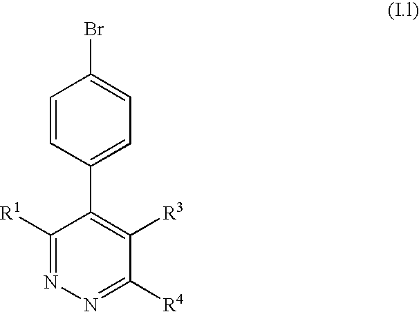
C1=CC(C2=C([R3])C([R4])=NN=C2[R1])=CC=C1Br
